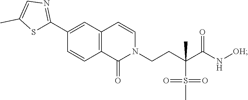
C1(C2=CC3=C(C=C2)C(=O)N(CCC(C(N[OH])=O)(C)S(C)(=O)=O)C=C3)=NC=C(C)S1
